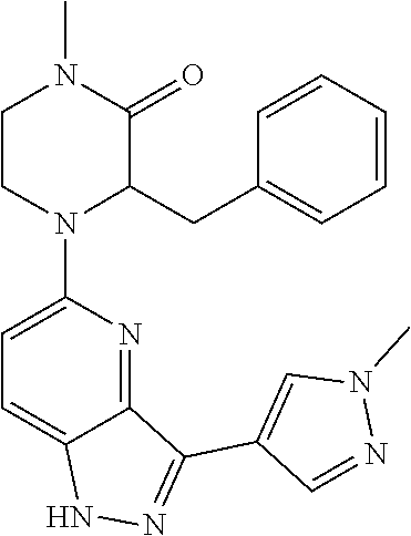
C12=NC(N3C(CC4=CC=CC=C4)C(=O)N(C)CC3)=CC=C1NN=C2C1=CN(C)N=C1
